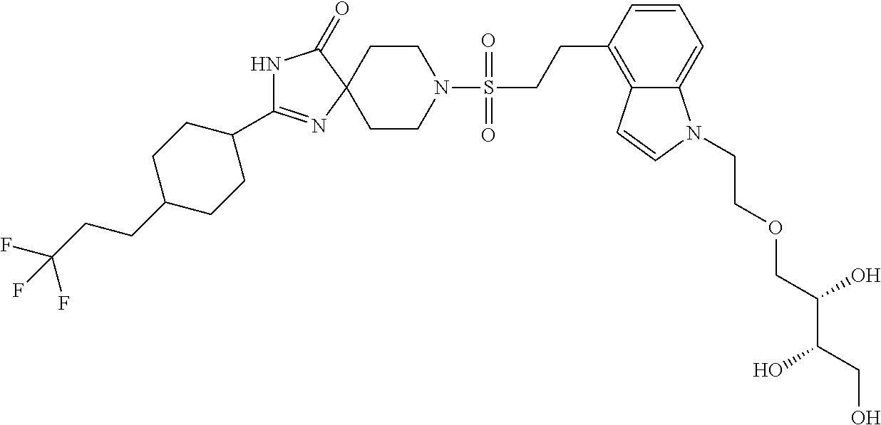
N1C(C2CCC(CCC(F)(F)F)CC2)=NC2(C1=O)CCN(S(CCC1=C3C(=CC=C1)N(CCOCC(C(CO)O)O)C=C3)(=O)=O)CC2
